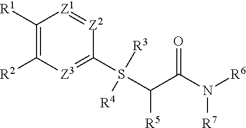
[R7]N([R6])C(C([R5])S([R4])([R3])C1=[Z3]C([R2])=C([R1])[Z1]=[Z2]1)=O
